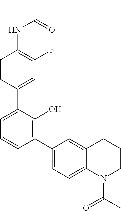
C1(NC(C)=O)=C(F)C=C(C2=CC=CC(C3=CC=C4C(=C3)CCCN4C(=O)C)=C2O)C=C1
